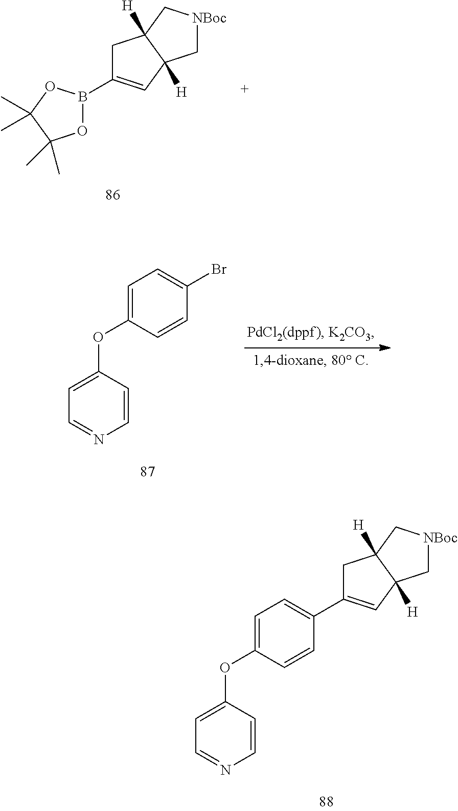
C1C(B2OC(C)(C)C(C)(C)O2)=CC2([H])C1([H])C[NBoc]C2.C1=C(OC2=CC=C(Br)C=C2)C=CN=C1.C1=C(OC2=CC=C(C3=CC4([H])C([H])(C3)C[NBoc]C4)C=C2)C=CN=C1
